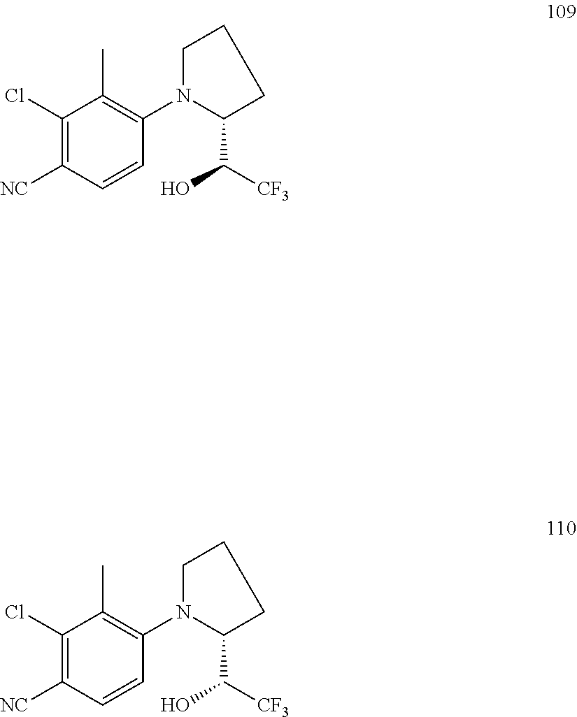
C1(Cl)=C([NC])C=CC(N2C(C([CF3])O)CCC2)=C1C.C1(Cl)=C([NC])C=CC(N2C(C([CF3])O)CCC2)=C1C
